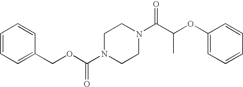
C(N1CCN(C(C(OC2=CC=CC=C2)C)=O)CC1)(OCC1=CC=CC=C1)=O
